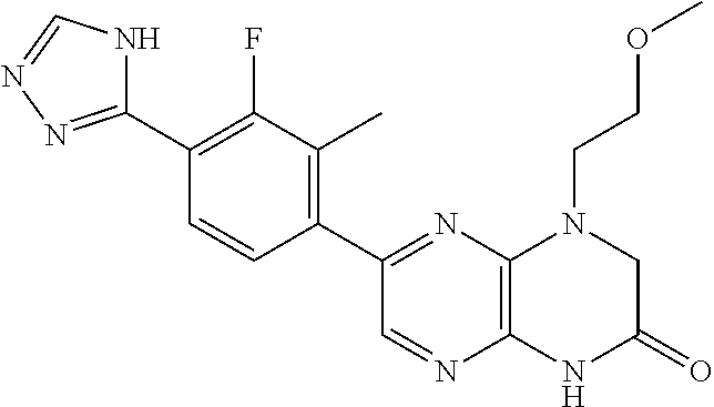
C1(C2=NC3=C(N=C2)NC(=O)CN3CCOC)=C(C)C(F)=C(C2=NN=CN2)C=C1
